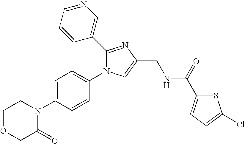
C1OCC(=O)N(C2=CC=C(N3C(C4=CN=CC=C4)=NC(CNC(C4=CC=C(Cl)S4)=O)=C3)C=C2C)C1
